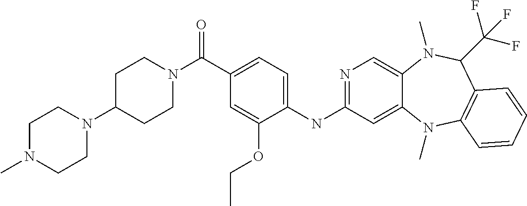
C1(NC2=NC=C3C(=C2)N(C)C2=C(C(C(F)(F)F)N3C)C=CC=C2)=CC=C(C(N2CCC(N3CCN(C)CC3)CC2)=O)C=C1OCC
